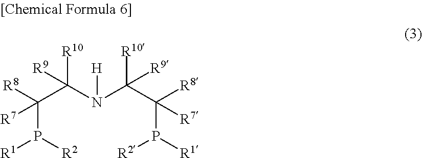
C(P([R2])[R1])(C(N(C(C(P([R2])[R1])([R8])[R7])([R10])[R9])[H])([R10])[R9])([R8])[R7]
